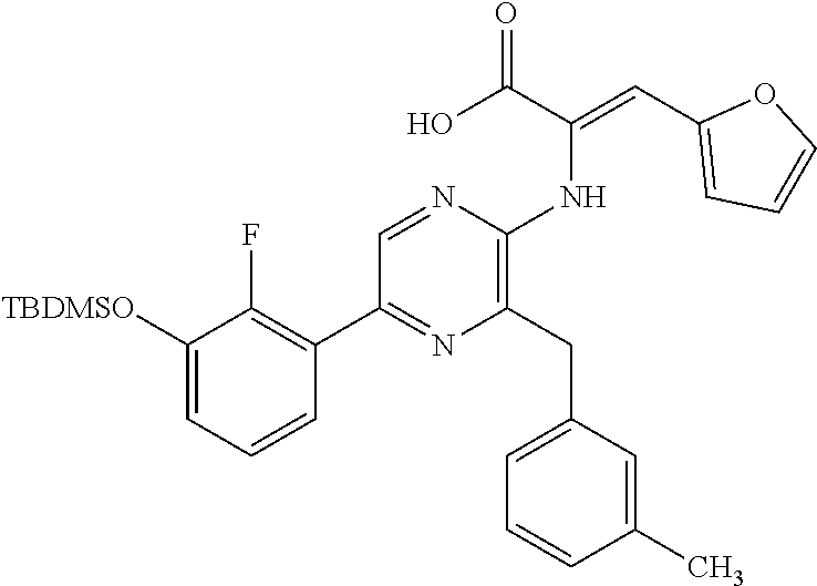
C1([TBDMSO])=CC=CC(C2=NC(CC3=CC=CC(C)=C3)=C(NC(=CC3=CC=CO3)C(O)=O)N=C2)=C1F
